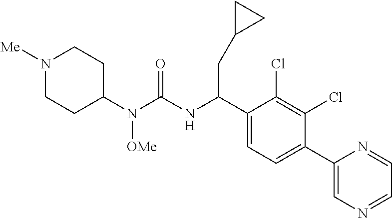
C1(N(C(NC(C2=CC=C(C3=CN=CC=N3)C(Cl)=C2Cl)CC2CC2)=O)[OMe])CCN([Me])CC1
